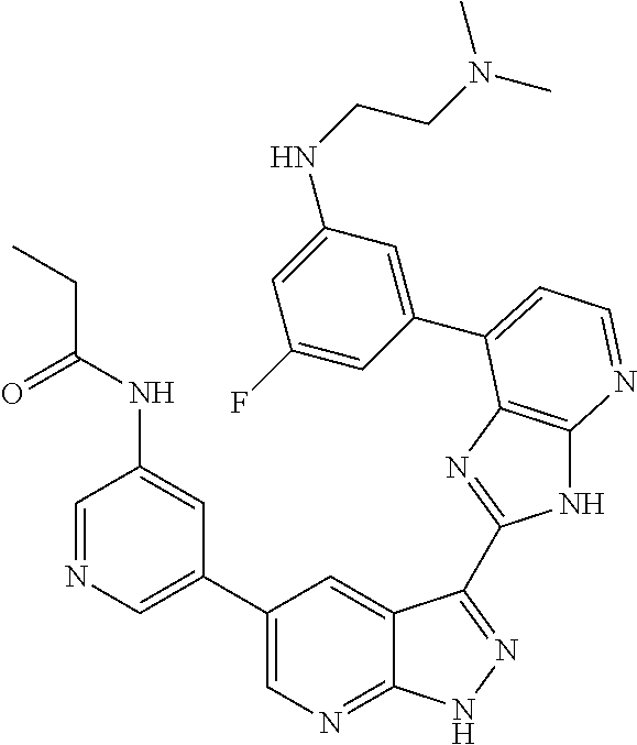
C1=NC=C(C2=CN=C3C(=C2)C(C2=NC4=C(N2)N=CC=C4C2=CC(NCCN(C)C)=CC(F)=C2)=NN3)C=C1NC(CC)=O
